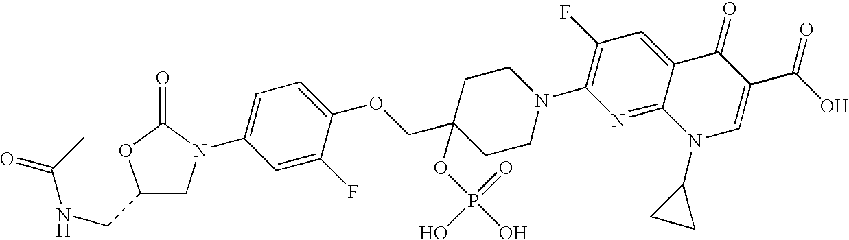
C1N(C2=CC=C(OCC3(OP(O)(=O)O)CCN(C4=C(F)C=C5C(=N4)N(C4CC4)C=C(C(O)=O)C5=O)CC3)C(F)=C2)C(=O)OC1CNC(C)=O
